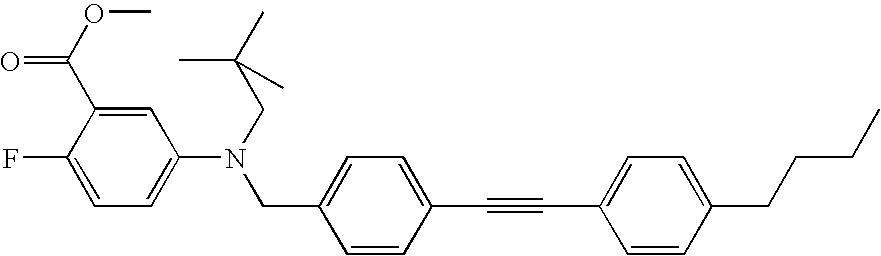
C1=C(F)C(C(=O)OC)=CC(N(CC2=CC=C(C#CC3=CC=C(CCCC)C=C3)C=C2)CC(C)(C)C)=C1
